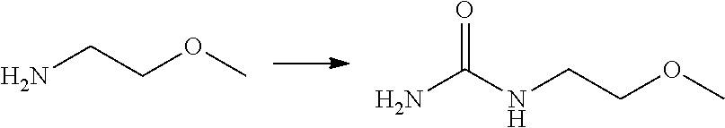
NC(NCCOC)=O.NCCOC
